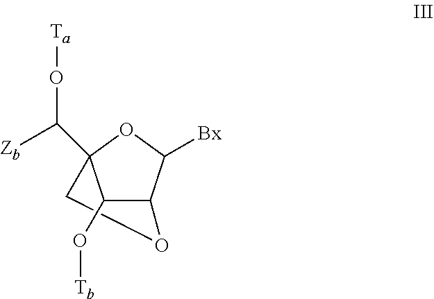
C1C2(C([Zb])O[Ta])C(O[Tb])C(C([Bx])O2)O1
